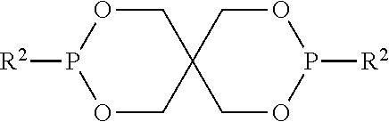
C1OP([R2])OCC12COP([R2])OC2
